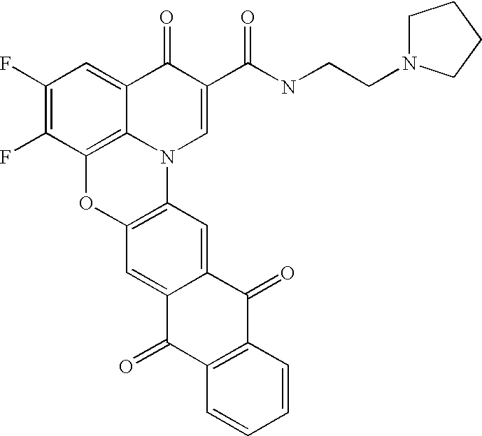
C1(F)=C(F)C2=C3C(=C1)C(=O)C(C(NCCN1CCCC1)=O)=CN3C1=C(O2)C=C2C(=C1)C(=O)C1=C(C2=O)C=CC=C1
